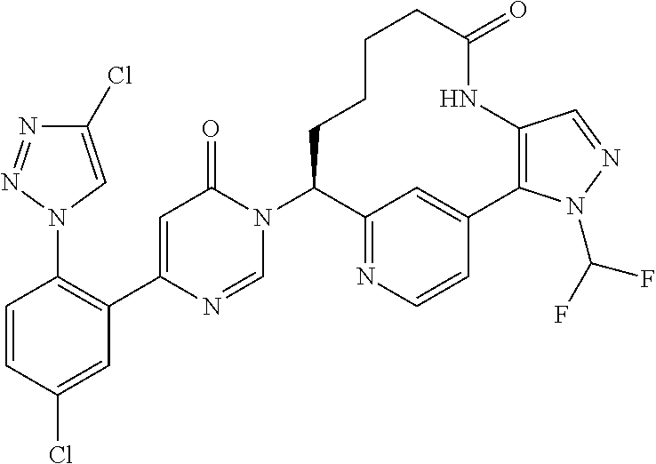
C1(N2C=NC(C3=C(N4C=C(Cl)N=N4)C=CC(Cl)=C3)=CC2=O)C2=NC=CC(=C2)C2=C(NC(=O)CCCC1)C=NN2C(F)F
